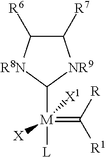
C1([R7])C([R6])[R8N]C([M]([L])(=C([R])[R1])([X])[X1])[NR9]1
